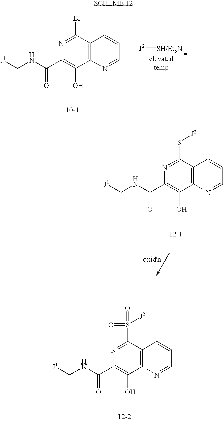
C(NC(C1=C(O)C2=C(C(Br)=N1)C=CC=N2)=O)[J1].[J2][SH/Et3N].C(NC(C1=C(O)C2=C(C(S[J2])=N1)C=CC=N2)=O)[J1].C(NC(C1=C(O)C2=C(C(S([J2])(=O)=O)=N1)C=CC=N2)=O)[J1]
